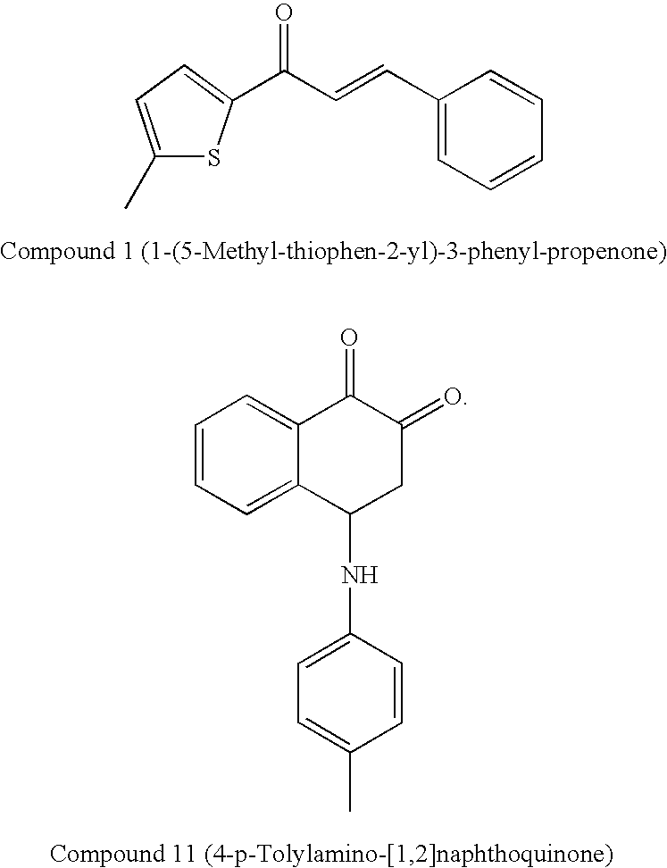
C1(C)=CC=C(C(C=CC2=CC=CC=C2)=O)S1.C1=CC=C2C(=C1)C(=O)C(=O)CC2NC1=CC=C(C)C=C1
